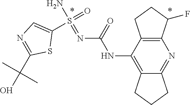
C12=C(C(NC(N=S(N)(=O)C3=CN=C(C(O)(C)C)S3)=O)=C3C(=N1)CCC3)CCC2F
